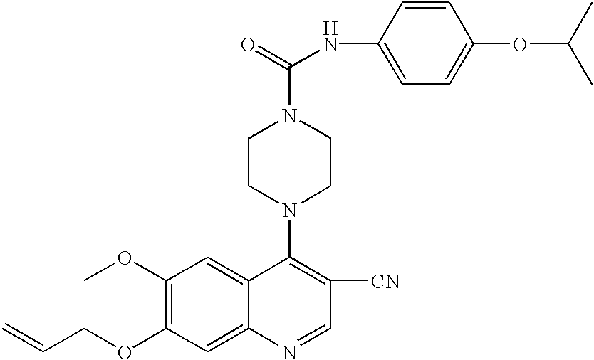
C(COC1=C(OC)C=C2C(=C1)N=CC([CN])=C2N1CCN(C(=O)NC2=CC=C(OC(C)C)C=C2)CC1)=C
